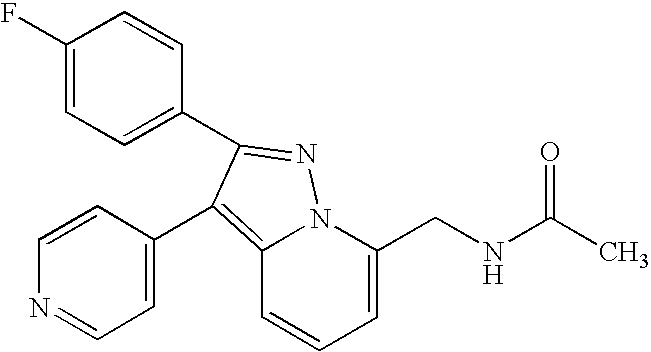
C1(F)=CC=C(C2=NN3C(=C2C2=CC=NC=C2)C=CC=C3CNC(C)=O)C=C1
